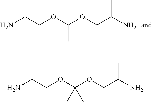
C(N)(COC(OCC(N)C)C)C.C(N)(COC(C)(OCC([NH2])C)C)C
